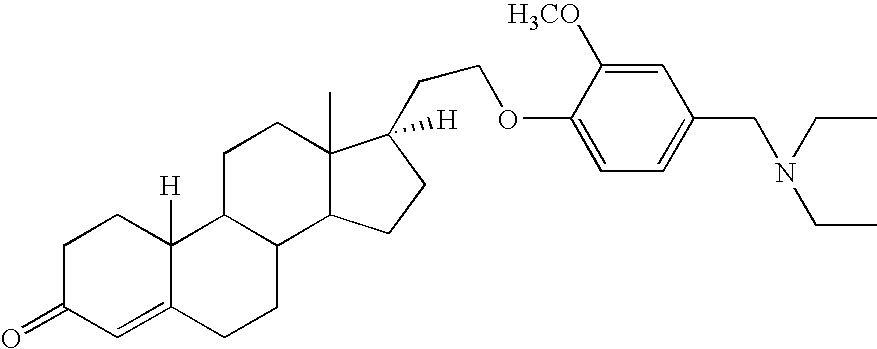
C12=CC(=O)CCC1([H])C1C(CC2)C2C(C)(CC1)C(CCOC1=CC=C(CN(CC)CC)C=C1[H3CO])([H])CC2
